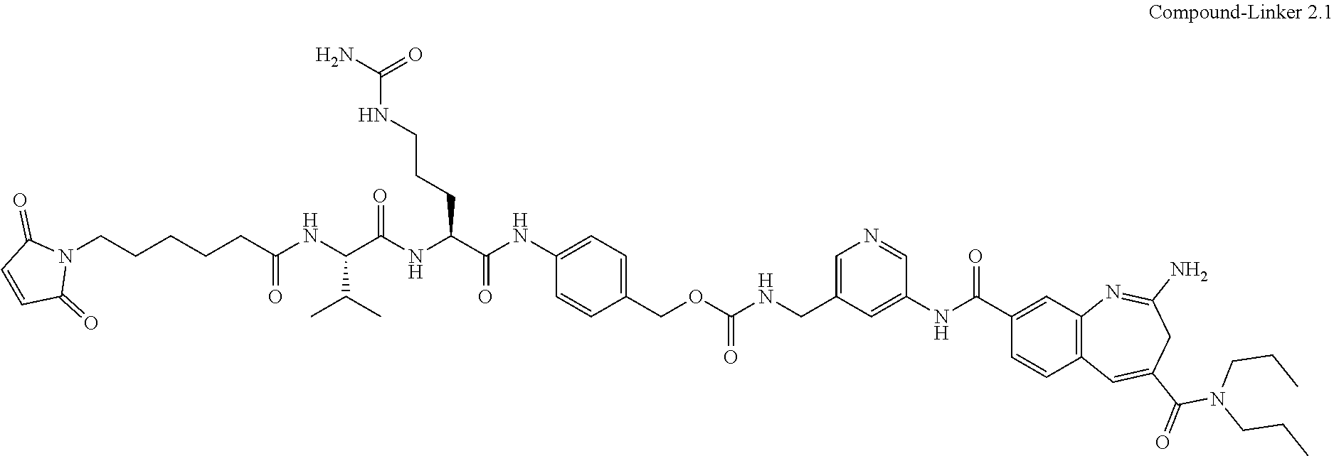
N1(CCCCCC(NC(C(NC(C(NC2=CC=C(COC(NCC3=CN=CC(NC(C4=CC5=C(C=C4)C=C(C(N(CCC)CCC)=O)CC(N)=N5)=O)=C3)=O)C=C2)=O)CCCNC(N)=O)=O)C(C)C)=O)C(=O)C=CC1=O
